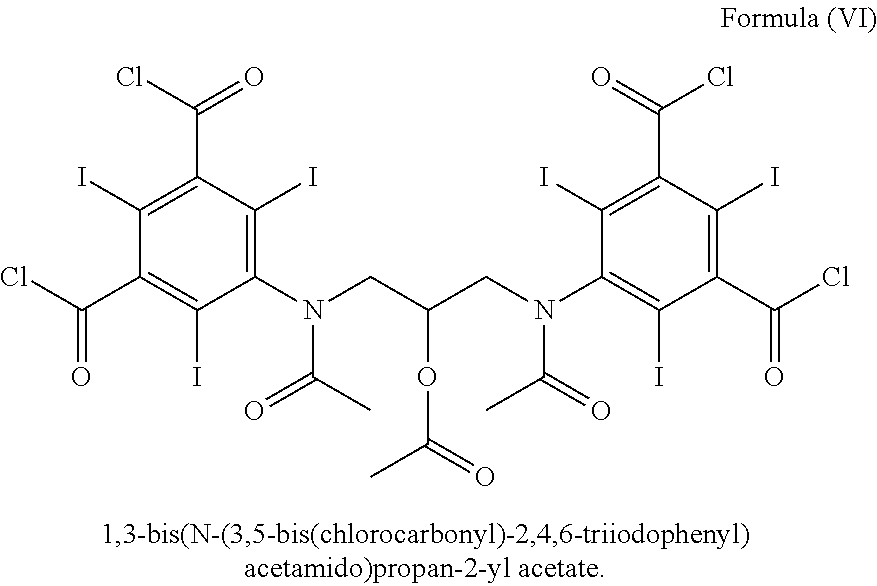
C1(I)=C(C(Cl)=O)C(I)=C(N(CC(CN(C2=C(I)C(C(Cl)=O)=C(I)C(C(=O)Cl)=C2I)C(=O)C)OC(C)=O)C(C)=O)C(I)=C1C(Cl)=O
